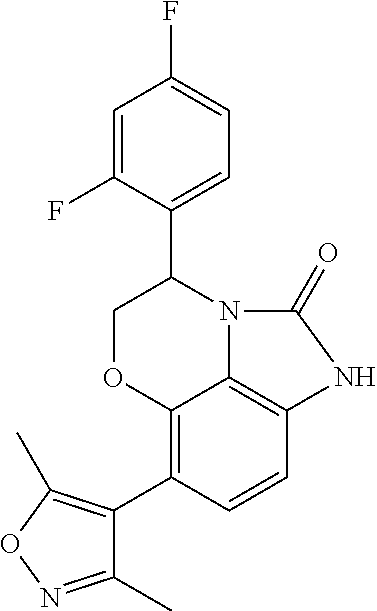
C12=C(C3=C(C)ON=C3C)C=CC3=C1N(C(C1=CC=C(F)C=C1F)CO2)C(=O)N3
